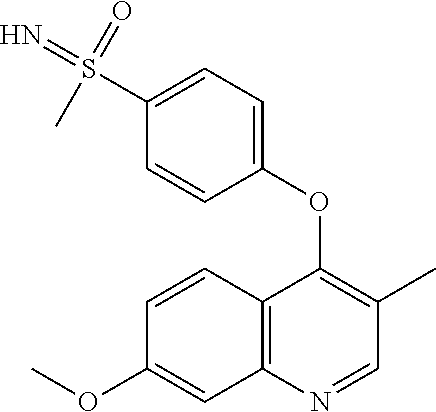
C12=C(N=CC(C)=C1OC1=CC=C(S(=N)(=O)C)C=C1)C=C(OC)C=C2
